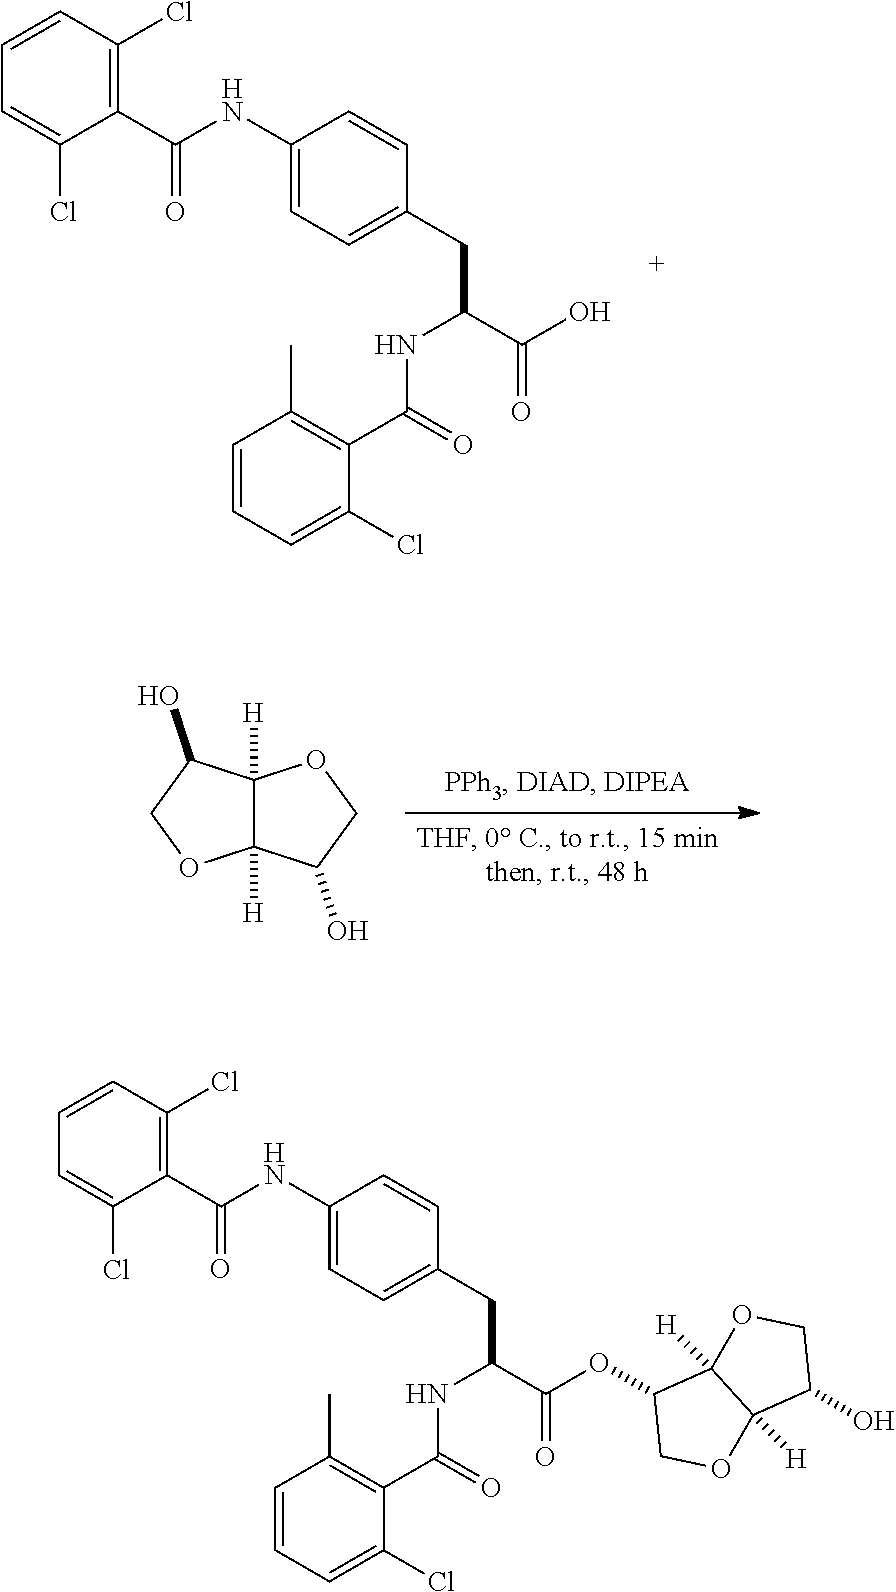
C1=CC(Cl)=C(C(NC2=CC=C(CC(C(O)=O)NC(C3=C(C)C=CC=C3Cl)=O)C=C2)=O)C(Cl)=C1.C12([H])C([H])(C(O)CO1)OCC2O.C1=CC(Cl)=C(C(NC2=CC=C(CC(C(OC3COC4([H])C3([H])OCC4O)=O)NC(C3=C(C)C=CC=C3Cl)=O)C=C2)=O)C(Cl)=C1
